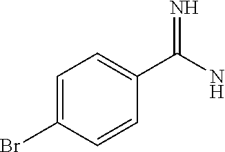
C1=C(Br)C=CC(C(N)=N)=C1
